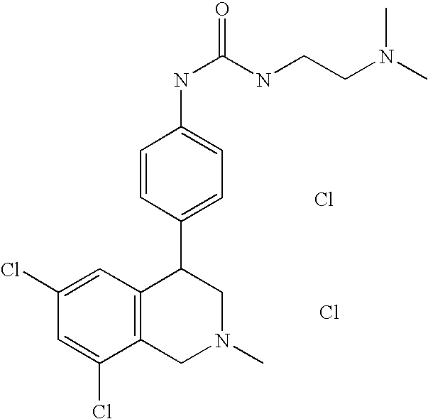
Cl.C1(Cl)=CC(Cl)=CC2=C1CN(C)CC2C1=CC=C(NC(=O)NCCN(C)C)C=C1.Cl
